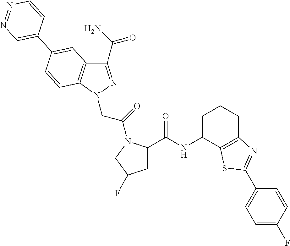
C1(C(=O)N)=NN(CC(=O)N2C(C(NC3C4=C(CCC3)N=C(C3=CC=C(F)C=C3)S4)=O)CC(F)C2)C2=C1C=C(C1=CN=NC=C1)C=C2
